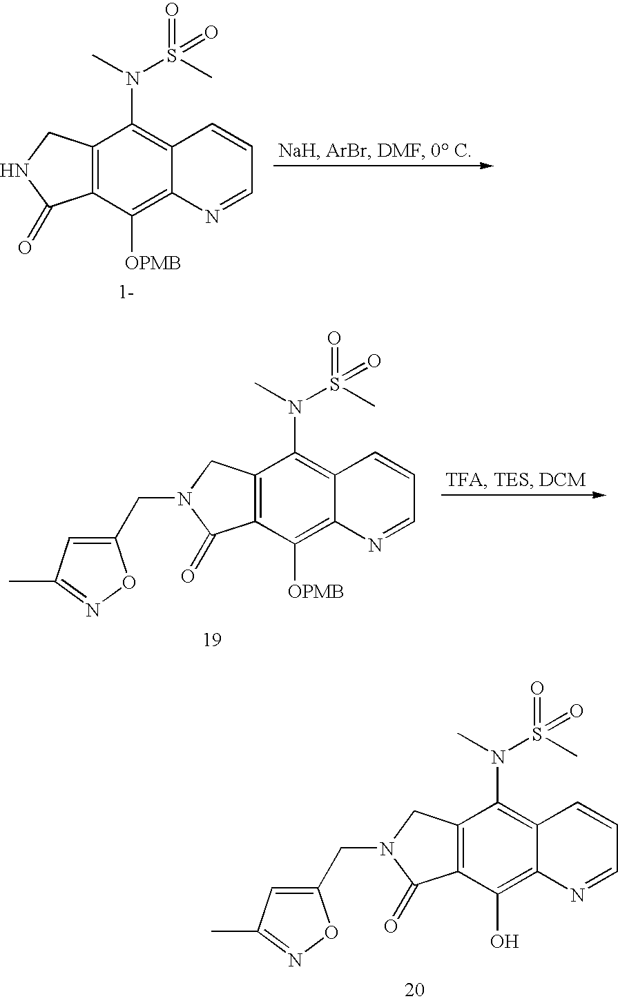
C12=C(C(O)=C3C(=C1N(C)S(C)(=O)=O)C=CC=N3)C(=O)N(CC1=CC(C)=NO1)C2.C12=C(C([OPMB])=C3C(=C1N(C)S(C)(=O)=O)C=CC=N3)C(=O)NC2.C12=C(C([OPMB])=C3C(=C1N(C)S(C)(=O)=O)C=CC=N3)C(=O)N(CC1=CC(C)=NO1)C2
